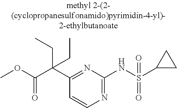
C1(C(C(OC)=O)(CC)CC)=NC(NS(C2CC2)(=O)=O)=NC=C1
